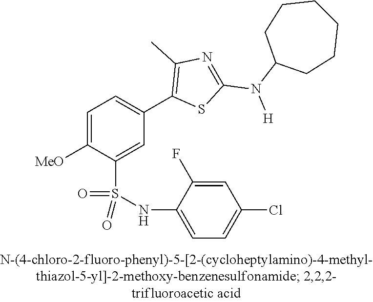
C1=C([OMe])C(S(NC2=CC=C(Cl)C=C2F)(=O)=O)=CC(C2=C(C)N=C(N([H])C3CCCCCC3)S2)=C1
